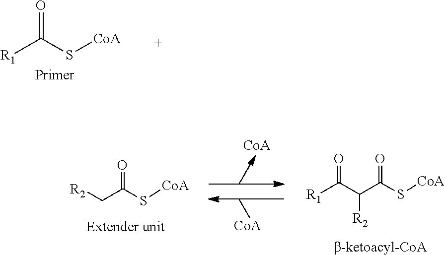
C(C(S[CoA])=O)[R2].C(C(S[CoA])=O)(C([R1])=O)[R2].[R1]C(S[CoA])=O
